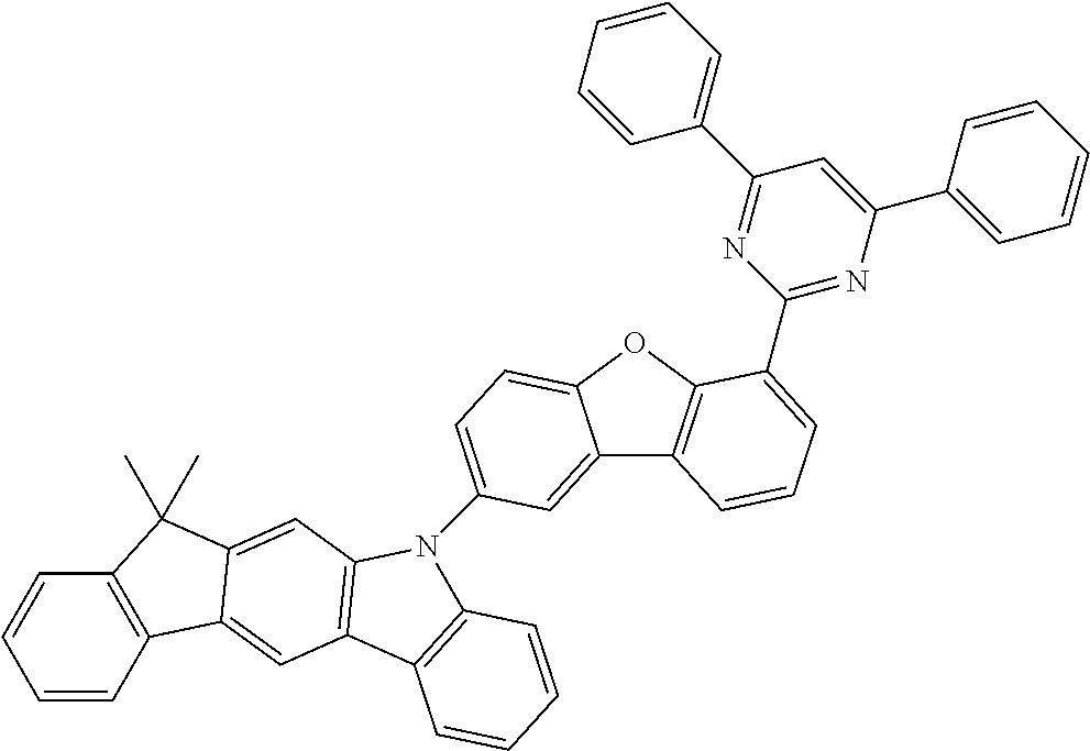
C12=CC(N3C4=C(C=C5C6=C(C=CC=C6)C(C)(C)C5=C4)C4=C3C=CC=C4)=CC=C1OC1=C2C=CC=C1C1=NC(C2=CC=CC=C2)=CC(C2=CC=CC=C2)=N1
